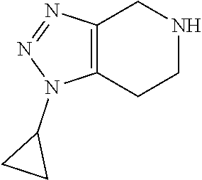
C12=C(CCNC1)N(C1CC1)N=N2
